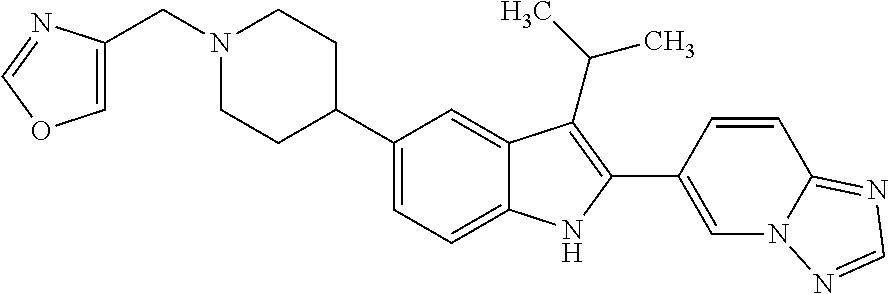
N1(CC2=COC=N2)CCC(C2=CC=C3C(=C2)C(C(C)C)=C(C2=CN4C(=NC=N4)C=C2)N3)CC1
